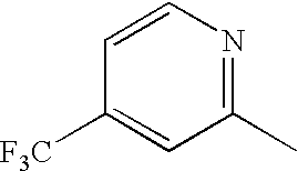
C1=CN=C(C)C=C1[F3C]
